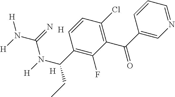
[H].N1=CC=CC(C(=O)C2=C(Cl)C=CC(C(N(C(N([H])[H])=N)[H])CC)=C2F)=C1.[H]
